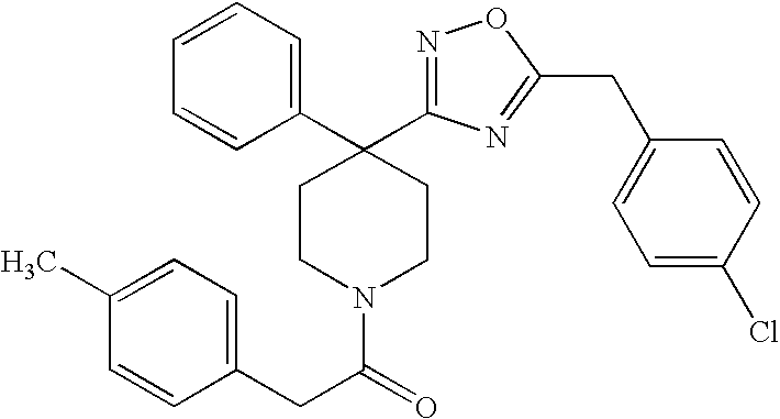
C1(CC(N2CCC(C3=CC=CC=C3)(C3=NOC(CC4=CC=C(Cl)C=C4)=N3)CC2)=O)=CC=C(C)C=C1
